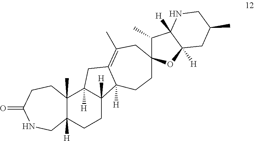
C12([H])C(C)(C3([H])C([H])(CC1)C1([H])C(=C(C)CC4(CC1)C(C)C1([H])NCC(C)CC1([H])O4)C3)CCC(=O)NC2
